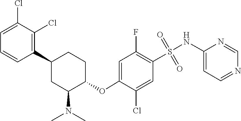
N1=CC=C(NS(=O)(=O)C2=C(F)C=C(OC3CCC(C4=C(Cl)C(Cl)=CC=C4)CC3N(C)C)C(Cl)=C2)N=C1
